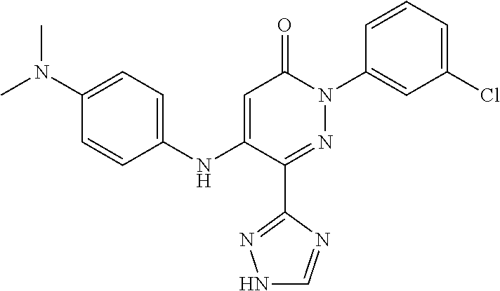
C1=C(NC2=CC=C(N(C)C)C=C2)C(C2=NNC=N2)=NN(C2=CC(Cl)=CC=C2)C1=O
